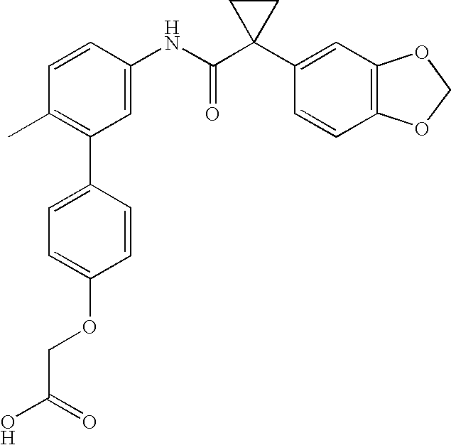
C1=CC(NC(C2(C3=CC4=C(C=C3)OCO4)CC2)=O)=CC(C2=CC=C(OCC(O)=O)C=C2)=C1C
